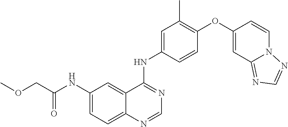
C1(NC(COC)=O)=CC=C2C(=C1)C(NC1=CC(C)=C(OC3=CC4=NC=NN4C=C3)C=C1)=NC=N2
